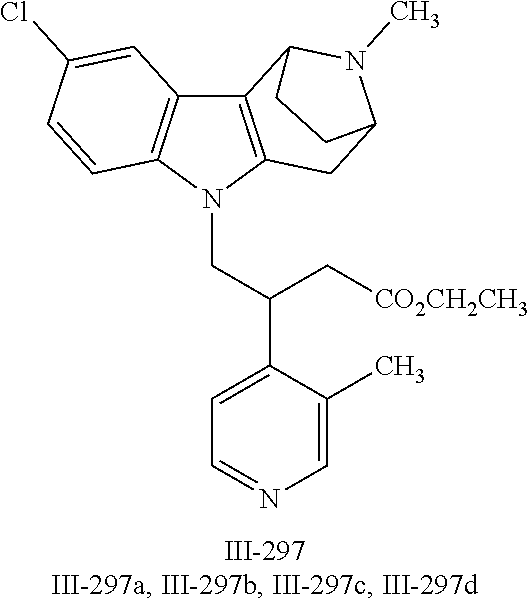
N1(CC(C2=CC=NC=C2C)C[CO2CH2CH3])C2=C(C3=C1C=CC(Cl)=C3)C1N(C)C(C2)CC1
